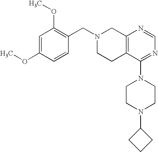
C1(CN2CCC3=C(C2)N=CN=C3N2CCN(C3CCC3)CC2)=C(OC)C=C(OC)C=C1
